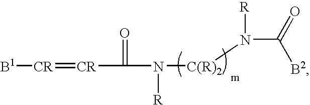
[B1][CR]=[CR]C(=O)N([R])[C(R)2]N(C([B2])=O)[R]
